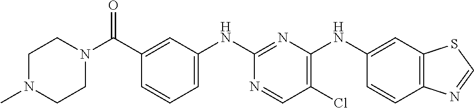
C12=C(N=CS1)C=CC(NC1=C(Cl)C=NC(NC3=CC=CC(C(N4CCN(C)CC4)=O)=C3)=N1)=C2
